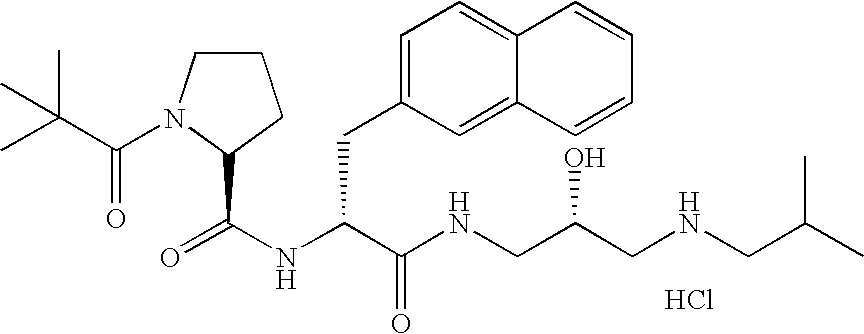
Cl.N(C(C(NCC(CNCC(C)C)O)=O)CC1=CC=C2C(=C1)C=CC=C2)C(=O)C1N(C(=O)C(C)(C)C)CCC1
